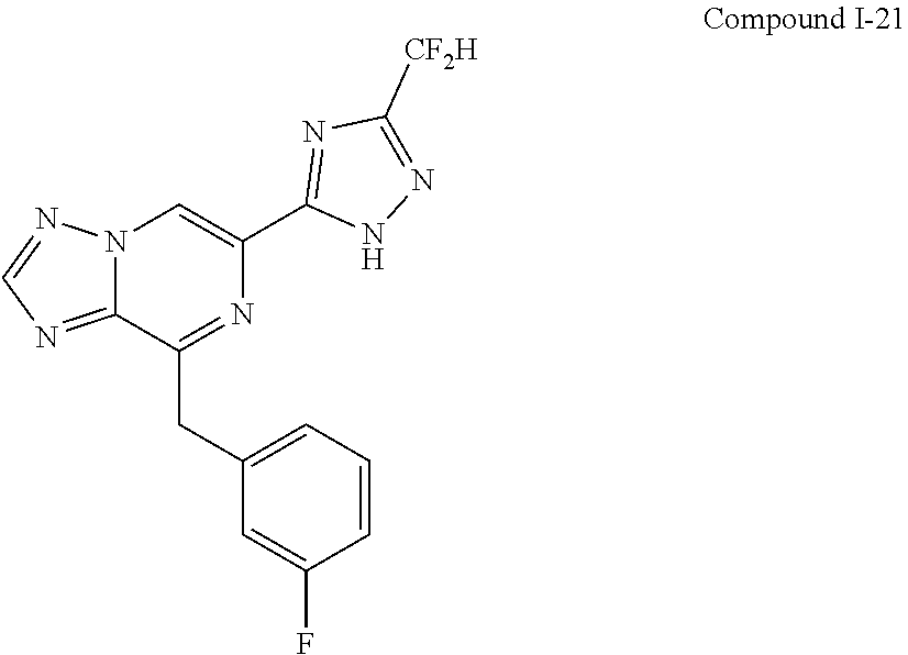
C1=CC=C(CC2=NC(C3=NC([CF2H])=NN3)=CN3C2=NC=N3)C=C1F
